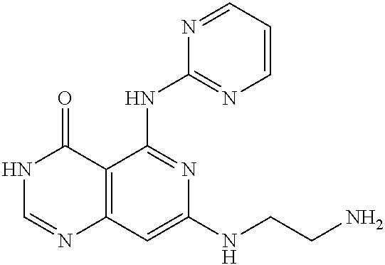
C12=C(C=C(NCCN)N=C1NC1=NC=CC=N1)N=CNC2=O
